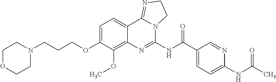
C1OCCN(CCCOC2=CC=C3C(=C2OC)N=C(NC(C2=CC=C(NC(C)=O)N=C2)=O)N2C3=NCC2)C1
